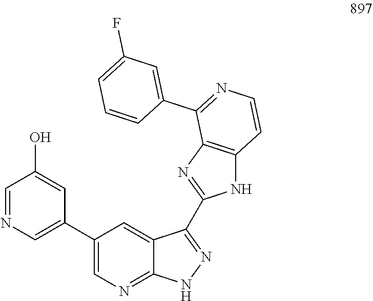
C1(C2=CN=CC(O)=C2)=CN=C2C(=C1)C(C1=NC3=C(N1)C=CN=C3C1=CC(F)=CC=C1)=NN2
